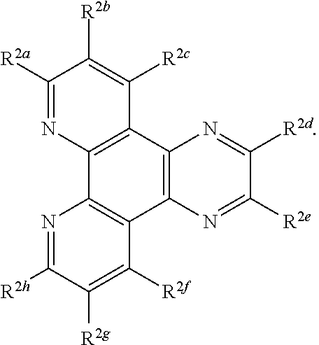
C1([R2a])=NC2=C(C([R2c])=C1[R2b])C1=C(C3=C2N=C([R2h])C([R2g])=C3[R2f])N=C([R2e])C([R2d])=N1
